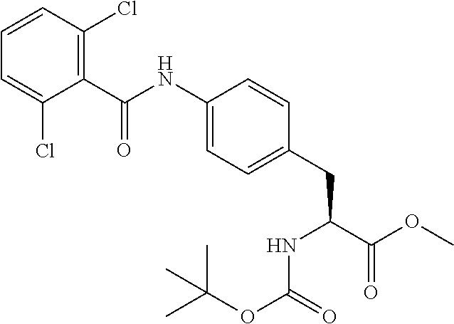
C1(NC(C2=C(Cl)C=CC=C2Cl)=O)=CC=C(CC(C(OC)=O)NC(OC(C)(C)C)=O)C=C1
